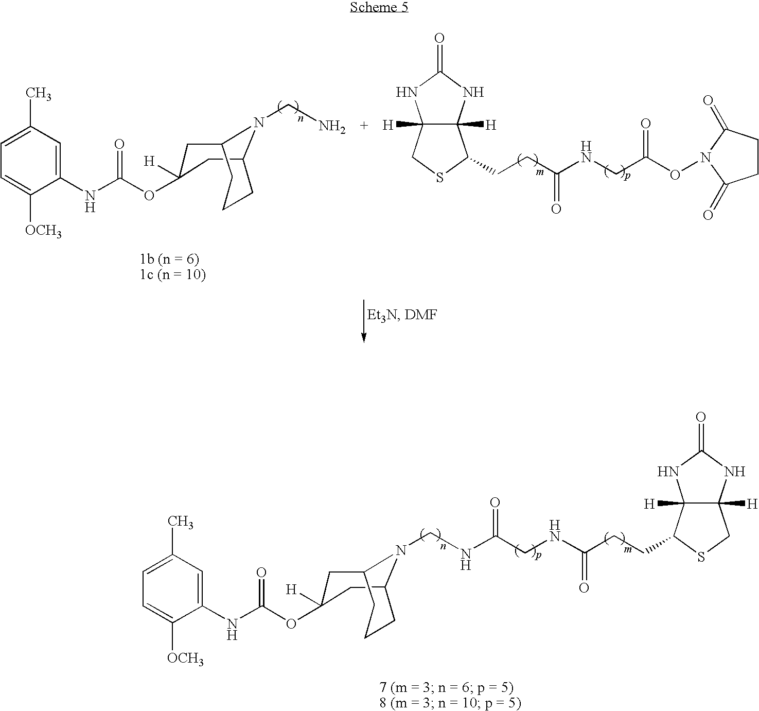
C1(NC(OC2([H])CC3N(CN)C(C2)CCC3)=O)=CC(C)=CC=C1[OCH3].C12([H])C([H])(NC(=O)N1)C(CCC(NCC(ON1C(=O)CCC1=O)=O)=O)SC2.C1(NC(OC2([H])CC3N(CNC(CNC(CCC4C5([H])C([H])(NC(=O)N5)CS4)=O)=O)C(C2)CCC3)=O)=CC(C)=CC=C1[OCH3]
